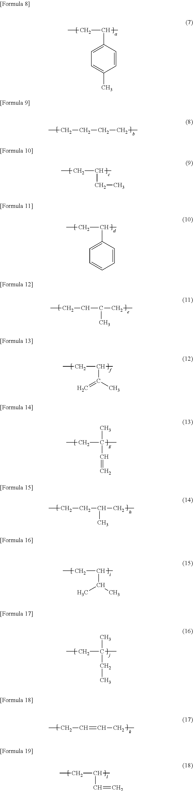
C1=C(C)C=CC(C(C)CC)=C1.CCCCCC.C(C(C)CC)C.C1=CC=CC(C(C)CC)=C1.CCCC(CC)C.C(C(C)CC)(C)=C.C(C(C)(CC)C)=C.CCCC(CC)C.C(C(C)(CC)C)C.C(C(C)CC)(C)C.CCC=CCC.C(C(C)CC)=C
